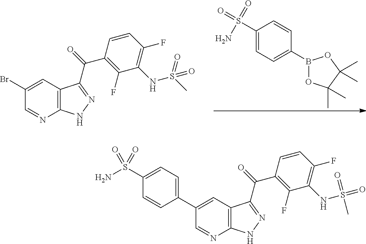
C12=C(NN=C1C(=O)C1=C(F)C(NS(C)(=O)=O)=C(F)C=C1)N=CC(Br)=C2.C1(S(=O)(=O)N)=CC=C(B2OC(C)(C)C(C)(C)O2)C=C1.C12=C(NN=C1C(=O)C1=C(F)C(NS(C)(=O)=O)=C(F)C=C1)N=CC(C1=CC=C(S(N)(=O)=O)C=C1)=C2
